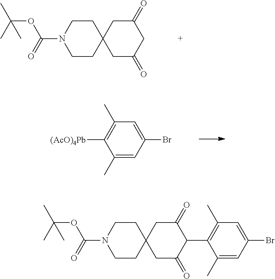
C(OC(=O)N1CCC2(CC1)CC(=O)CC(=O)C2)(C)(C)C.C1(C)=CC(Br)=CC(C)=C1[(AcO)4Pb].C(OC(=O)N1CCC2(CC1)CC(=O)C(C1=C(C)C=C(Br)C=C1C)C(=O)C2)(C)(C)C
